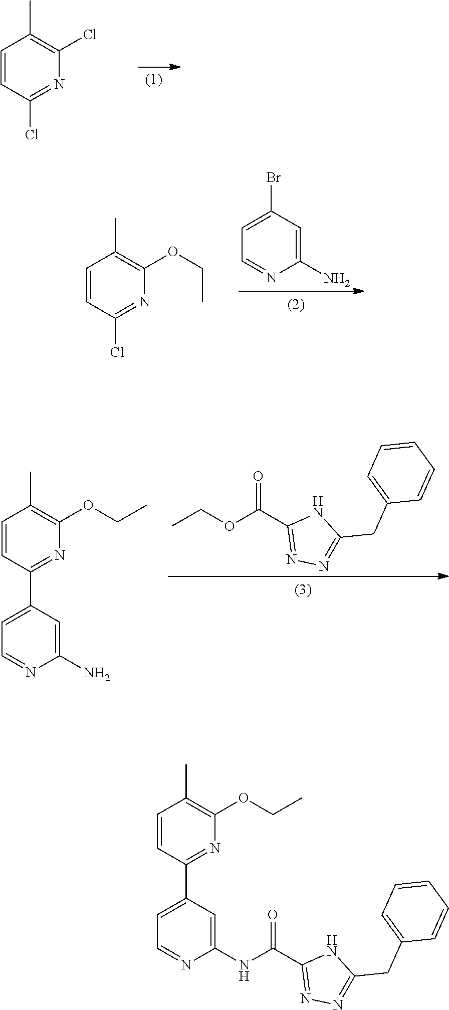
C1(Cl)=C(C)C=CC(Cl)=N1.C1(Br)=CC=NC(N)=C1.C1(OCC)=C(C)C=CC(Cl)=N1.O(CC)C(C1=NN=C(CC2=CC=CC=C2)N1)=O.C1(OCC)=C(C)C=CC(C2=CC=NC(N)=C2)=N1.C1(OCC)=C(C)C=CC(C2=CC=NC(NC(C3=NN=C(CC4=CC=CC=C4)N3)=O)=C2)=N1
